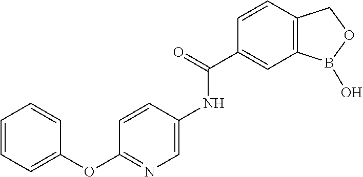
C1=CC2=C(C=C1C(=O)NC1=CN=C(OC3=CC=CC=C3)C=C1)B(O)OC2
